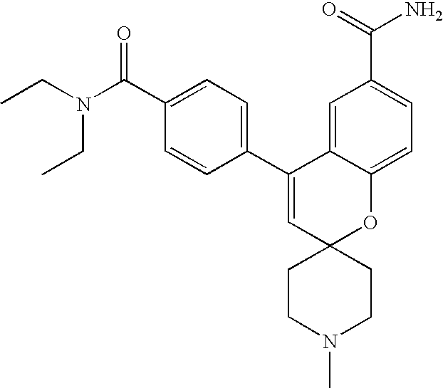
C1(C(N(CC)CC)=O)=CC=C(C2=CC3(OC4=CC=C(C(N)=O)C=C24)CCN(C)CC3)C=C1
